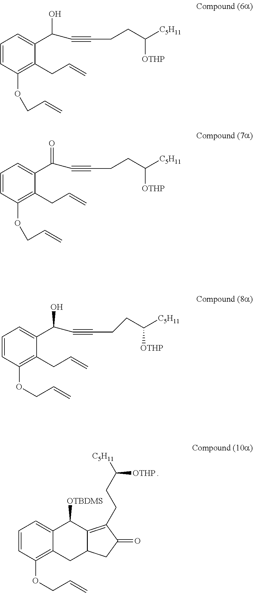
C1=CC(OCC=C)=C2C(=C1)C([OTBDMS])C1=C(CCC([C5H11])[OTHP])C(=O)CC1C2.C1=CC(OCC=C)=C(CC=C)C(C(C#CCCC([C5H11])[OTHP])O)=C1.C1=CC(OCC=C)=C(CC=C)C(C(C#CCCC([C5H11])[OTHP])=O)=C1.C1=CC(OCC=C)=C(CC=C)C(C(C#CCCC([C5H11])[OTHP])O)=C1
